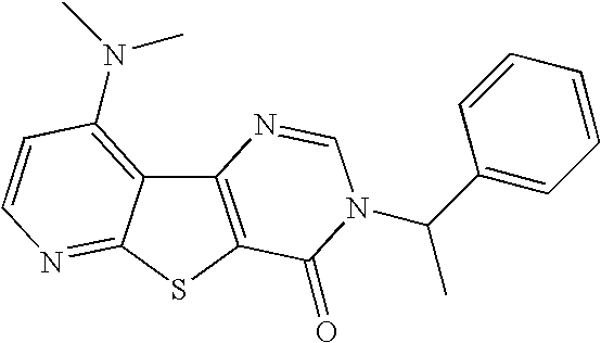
C12=C(SC3=NC=CC(N(C)C)=C13)C(=O)N(C(C1=CC=CC=C1)C)C=N2
